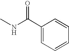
C1=CC(C(NC)=O)=CC=C1
